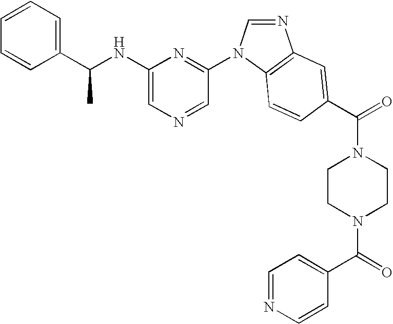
C1(NC(C2=CC=CC=C2)C)=CN=CC(N2C=NC3=C2C=CC(C(=O)N2CCN(C(=O)C4=CC=NC=C4)CC2)=C3)=N1
